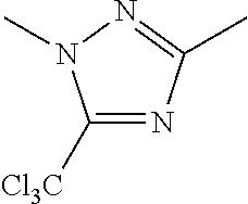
C1([Cl3C])=NC(C)=NN1C
